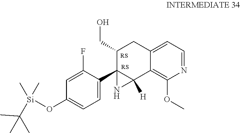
[RS].[RS].N1=CC=C2C(=C1OC)C1([H])C(C3=CC=C(O[Si](C)(C)C(C)(C)C)C=C3F)(C(CO)C2)N1
